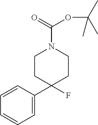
C1=C(C2(F)CCN(C(=O)OC(C)(C)C)CC2)C=CC=C1
